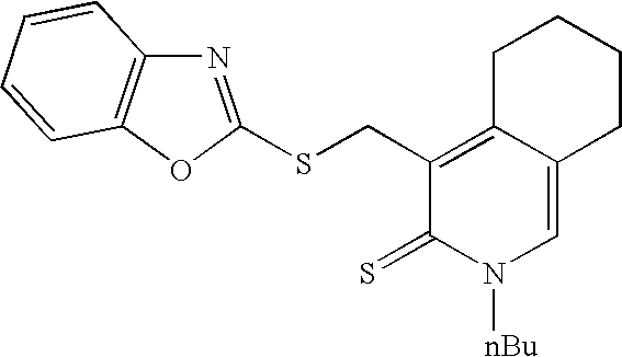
C1(CSC2=NC3=C(O2)C=CC=C3)=C2C(=CN([nBu])C1=S)CCCC2
